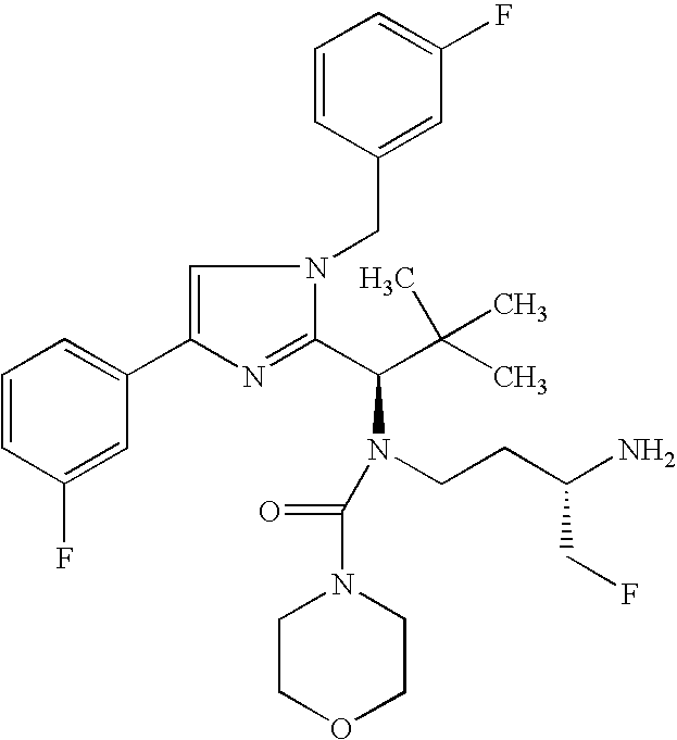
C1=CC(CN2C=C(C3=CC=CC(F)=C3)N=C2C(C(C)(C)C)N(CCC(N)CF)C(N2CCOCC2)=O)=CC(F)=C1
